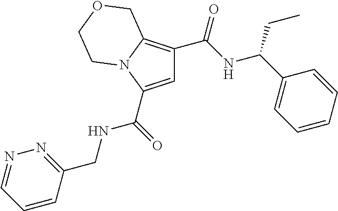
C1=C(C(=O)NCC2=NN=CC=C2)N2C(=C1C(NC(C1=CC=CC=C1)CC)=O)COCC2
